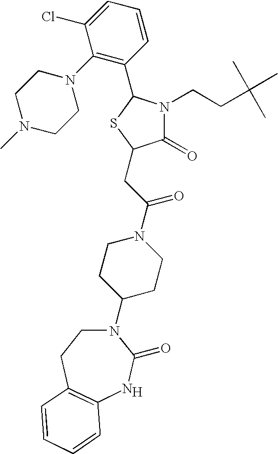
[H].N1(C2CCN(C(CC3C(=O)N(CCC(C)(C)C)C(C4=C(N5CCN(C)CC5)C(Cl)=CC=C4)S3)=O)CC2)CCC2=C(NC1=O)C=CC=C2
